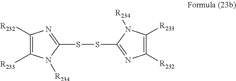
C1(SSC2=NC([R232])=C([R233])N2[R234])=NC([R232])=C([R233])N1[R234]
